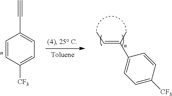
C(=C(C)C1=CC=C([CF3])C=C1)C.C1=CC([CF3])=CC=C1C#C
